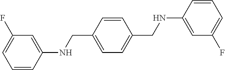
C1=C(CNC2=CC(F)=CC=C2)C=CC(CNC2=CC(F)=CC=C2)=C1
